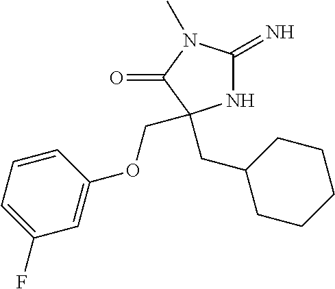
N1C(=N)N(C)C(=O)C1(CC1CCCCC1)COC1=CC(F)=CC=C1
